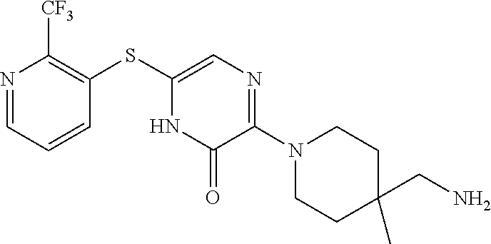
C1C(C)(CN)CCN(C2=NC=C(SC3=C([CF3])N=CC=C3)NC2=O)C1
